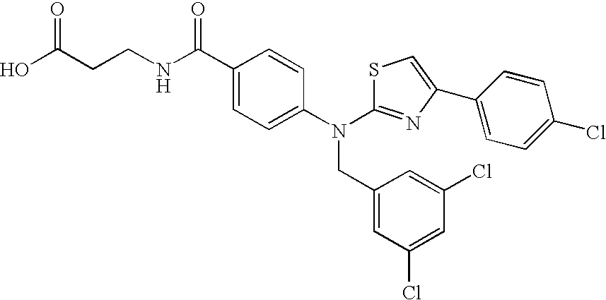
N(C1=CC=C(C(NCCC(O)=O)=O)C=C1)(CC1=CC(Cl)=CC(Cl)=C1)C1=NC(C2=CC=C(Cl)C=C2)=CS1
